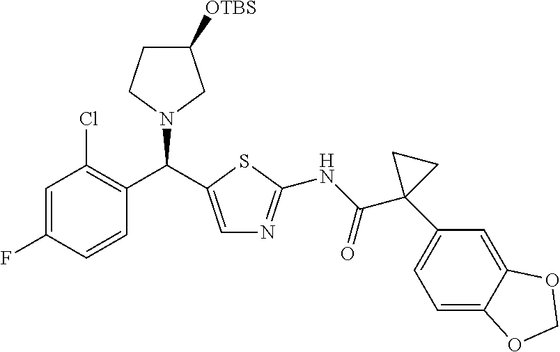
C1=C(F)C=CC(C(N2CC([OTBS])CC2)C2=CN=C(NC(C3(C4=CC=C5C(=C4)OCO5)CC3)=O)S2)=C1Cl
